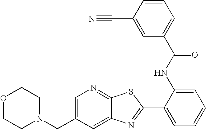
C12=CC(CN3CCOCC3)=CN=C1SC(C1=CC=CC=C1NC(=O)C1=CC=CC(C#N)=C1)=N2
